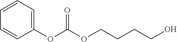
C1=C(OC(OCCCCO)=O)C=CC=C1
